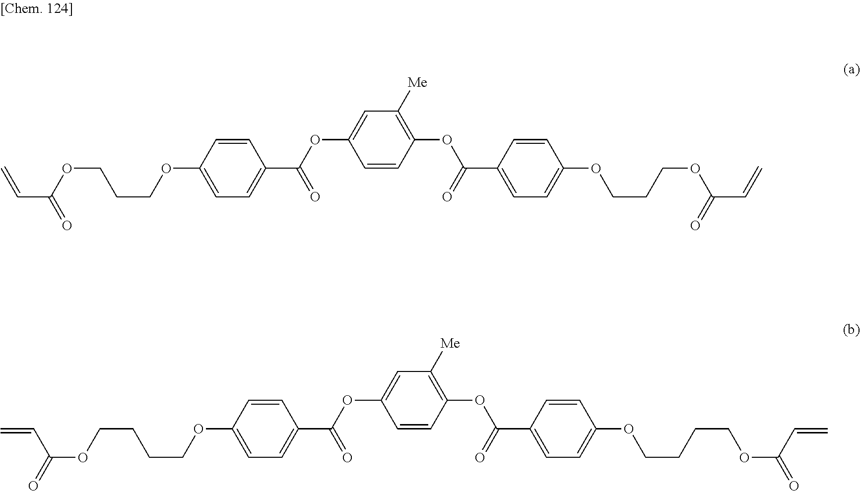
C=CC(OCCCOC1=CC=C(C(=O)OC2=CC([Me])=C(OC(=O)C3=CC=C(OCCCOC(C=C)=O)C=C3)C=C2)C=C1)=O.C(C(OCCCCOC1=CC=C(C(=O)OC2=CC([Me])=C(OC(=O)C3=CC=C(OCCCCOC(C=C)=O)C=C3)C=C2)C=C1)=O)=C
